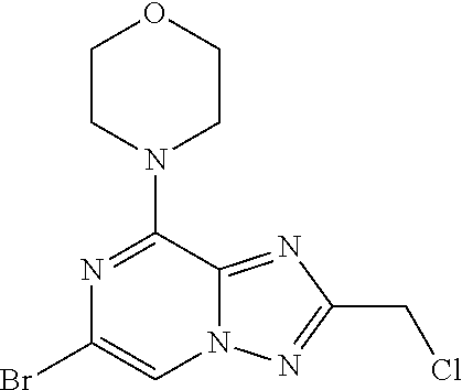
N1=C(N2CCOCC2)C2=NC(CCl)=NN2C=C1Br
